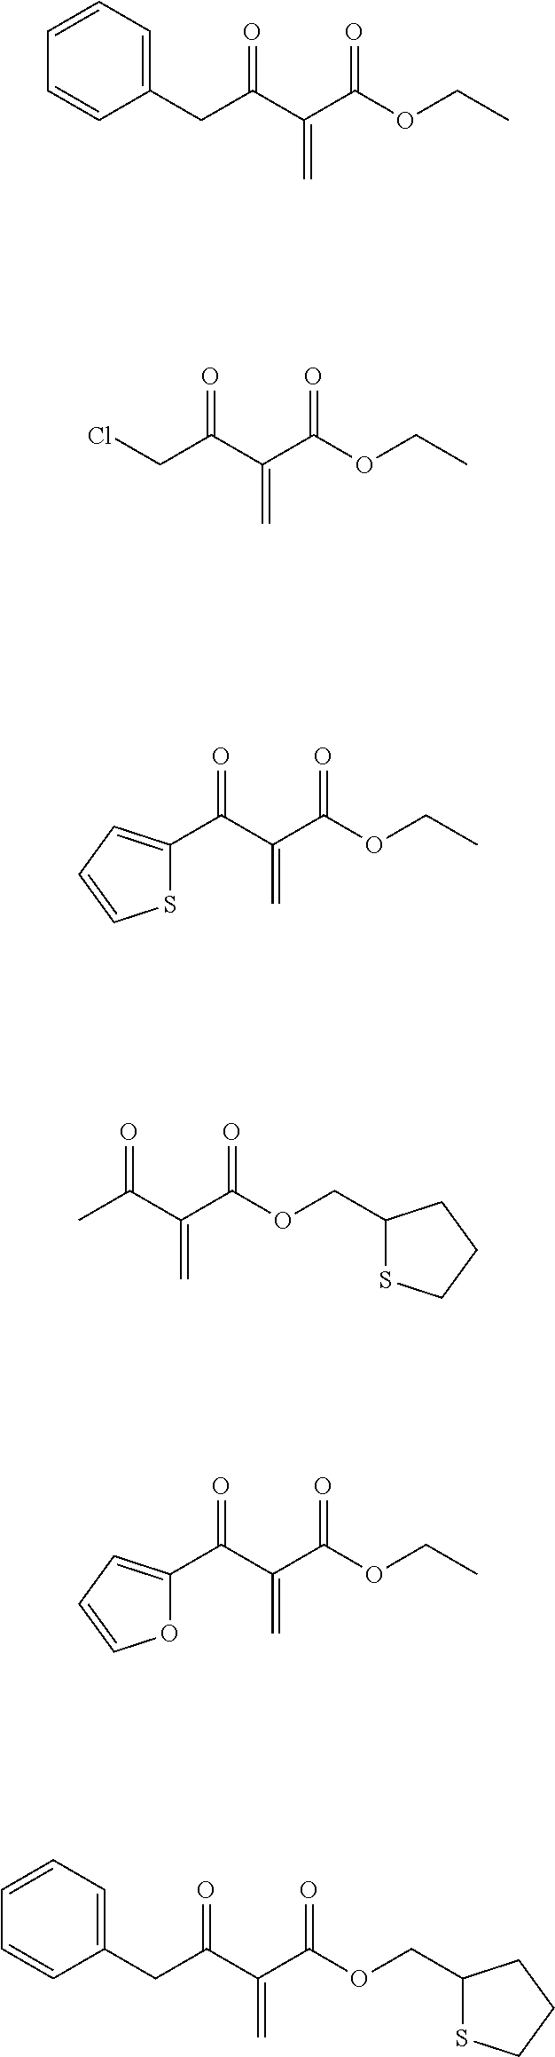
C1=CC=C(CC(C(C(OCC)=O)=C)=O)C=C1.ClCC(C(C(OCC)=O)=C)=O.C1(C(C(C(OCC)=O)=C)=O)=CC=CS1.CC(C(C(OCC1SCCC1)=O)=C)=O.C1(C(C(C(OCC)=O)=C)=O)=CC=CO1.C1=CC=C(CC(C(C(OCC2SCCC2)=O)=C)=O)C=C1
